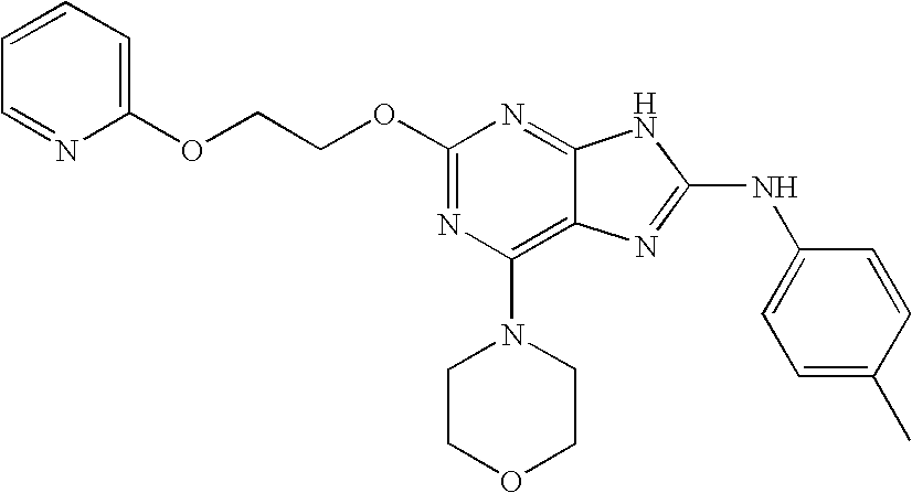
C1=CC=NC(OCCOC2=NC(N3CCOCC3)=C3C(=N2)NC(NC2=CC=C(C)C=C2)=N3)=C1
